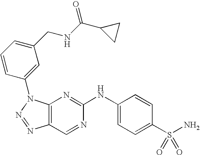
C12=C(N(C3=CC(CNC(C4CC4)=O)=CC=C3)N=N1)N=C(NC1=CC=C(S(N)(=O)=O)C=C1)N=C2
